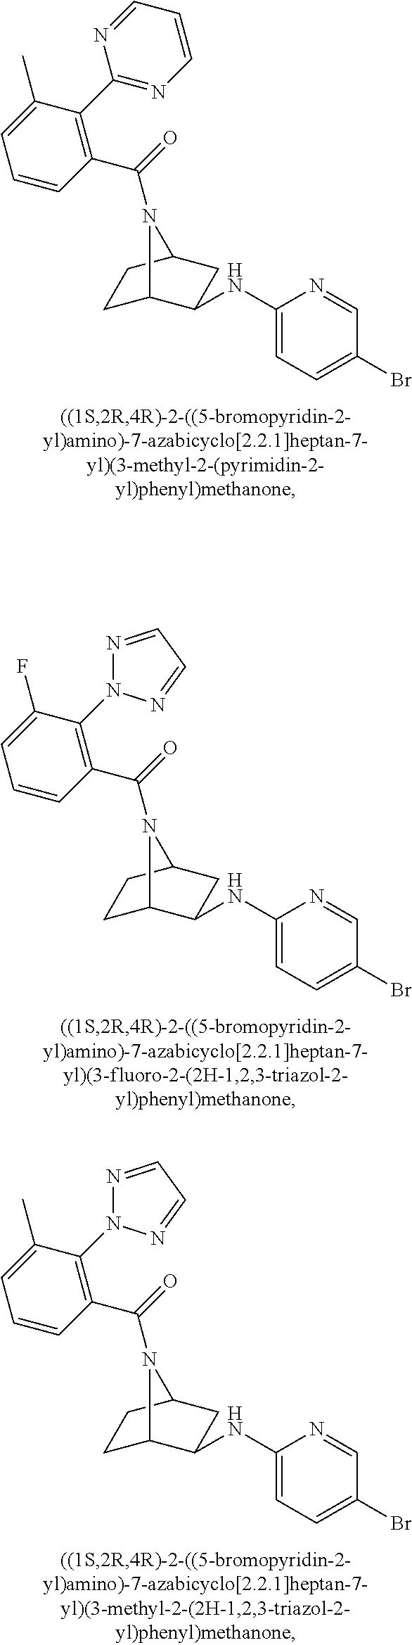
C(=O)(N1C2CCC1CC2NC1=CC=C(Br)C=N1)C1=C(C2=NC=CC=N2)C(C)=CC=C1.C(=O)(N1C2CCC1CC2NC1=CC=C(Br)C=N1)C1=C(N2N=CC=N2)C(F)=CC=C1.C(=O)(N1C2CCC1CC2NC1=CC=C(Br)C=N1)C1=C(N2N=CC=N2)C(C)=CC=C1
